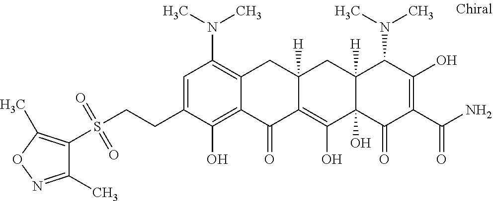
C12([H])C(O)(C(=O)C(C(N)=O)=C(O)C1N(C)C)C(O)=C1C([H])(C2)CC2=C(N(C)C)C=C(CCS(C3=C(C)ON=C3C)(=O)=O)C(O)=C2C1=O
